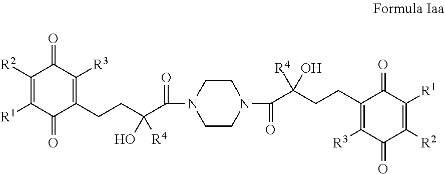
C1(CCC(C(=O)N2CCN(C(=O)C(CCC3=C([R3])C(=O)C([R2])=C([R1])C3=O)([R4])O)CC2)(O)[R4])=C([R3])C(=O)C([R2])=C([R1])C1=O
